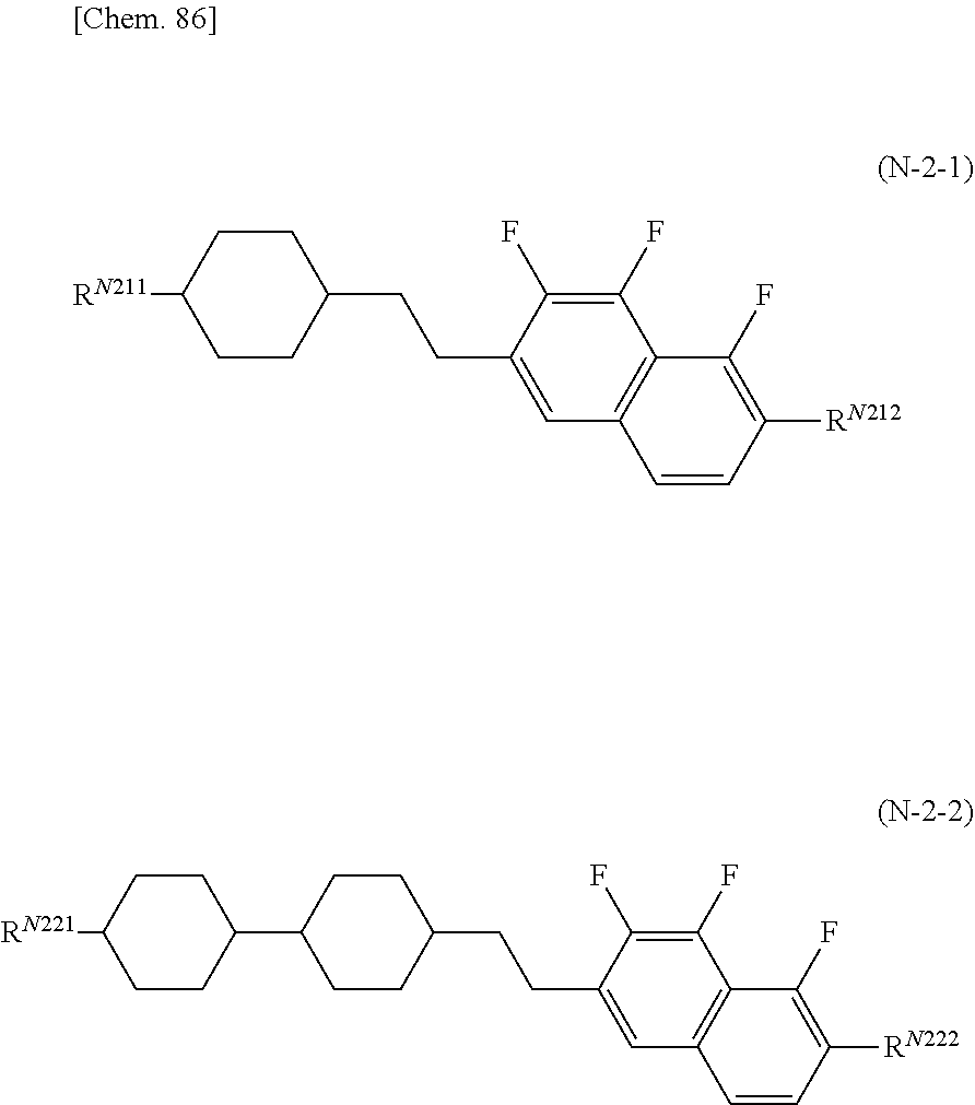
C1CC(CCC2=CC3=C(C(F)=C2F)C(F)=C([RN212])C=C3)CCC1[RN211].C1CC(CCC2=CC3=C(C(F)=C2F)C(F)=C([RN222])C=C3)CCC1C1CCC([RN221])CC1
